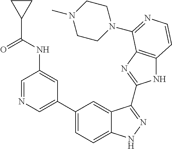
C1(C2=CN=CC(NC(C3CC3)=O)=C2)=CC=C2C(=C1)C(C1=NC3=C(N1)C=CN=C3N1CCN(C)CC1)=NN2
